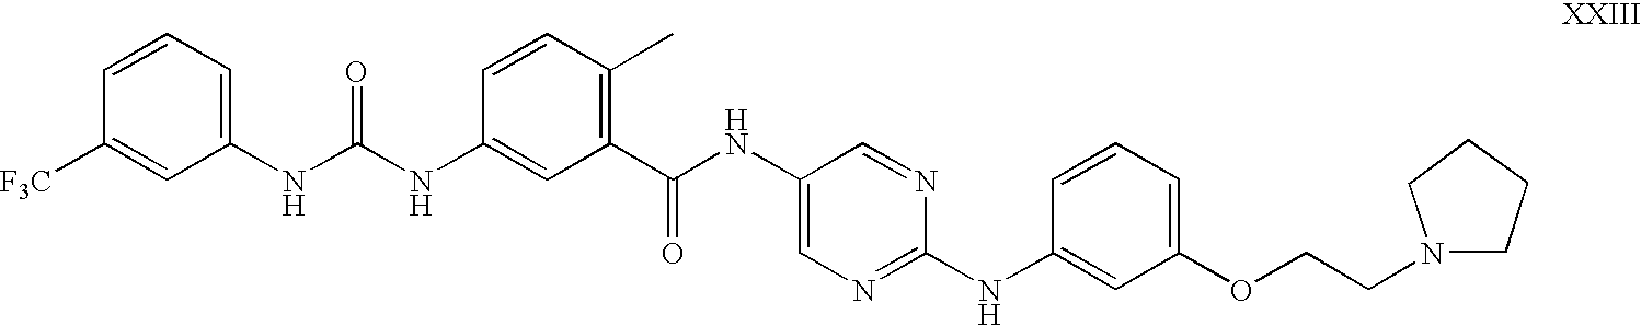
C1=CC(C)=C(C(NC2=CN=C(NC3=CC(OCCN4CCCC4)=CC=C3)N=C2)=O)C=C1NC(NC1=CC=CC([F3C])=C1)=O
